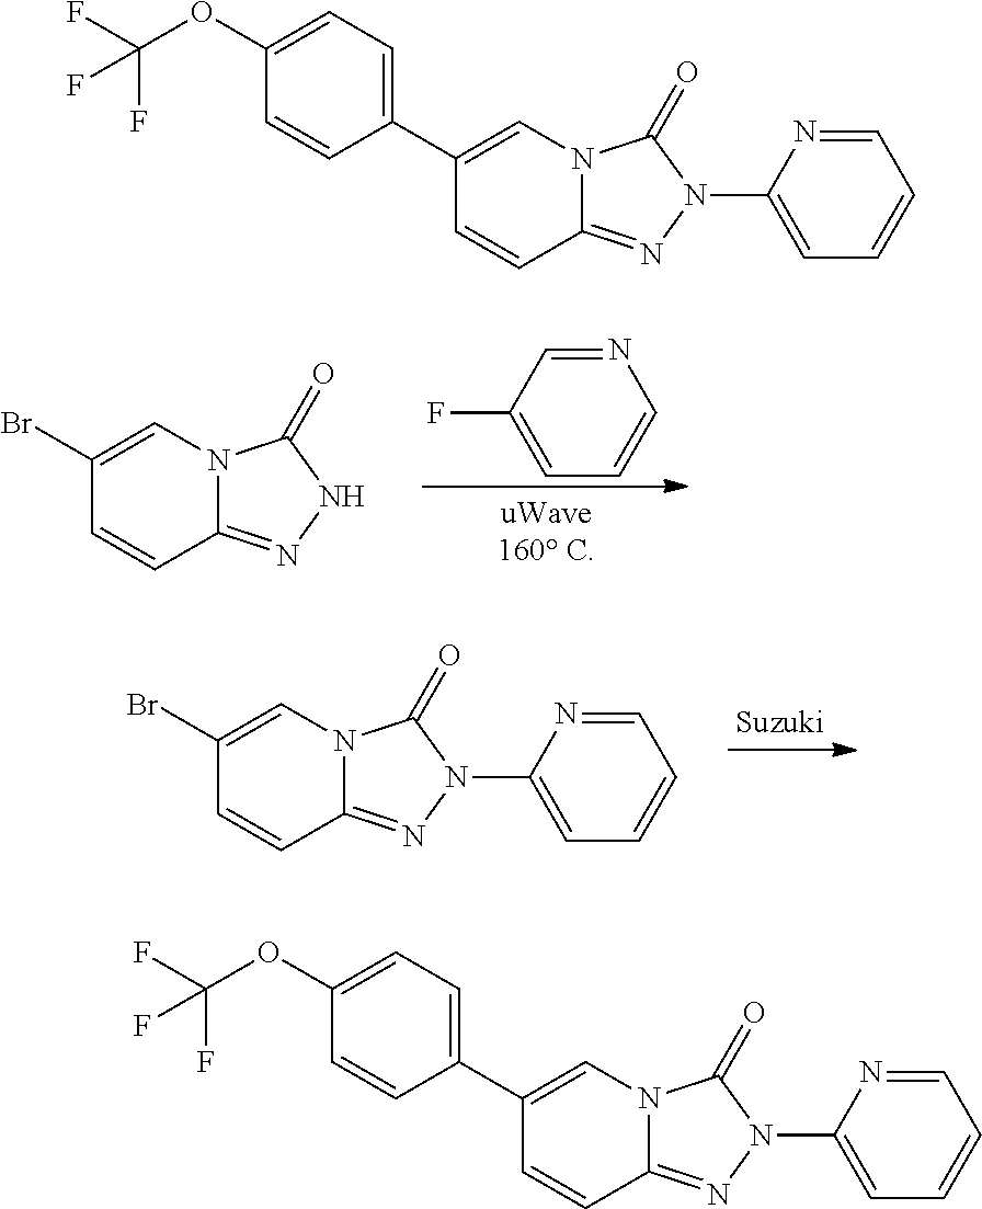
C1(Br)=CN2C(=NNC2=O)C=C1.N1=CC(F)=CC=C1.C1(Br)=CN2C(=NN(C3=CC=CC=N3)C2=O)C=C1.C1(C2=CC=C(OC(F)(F)F)C=C2)=CN2C(=NN(C3=CC=CC=N3)C2=O)C=C1.C1(C2=CC=C(OC(F)(F)F)C=C2)=CN2C(=NN(C3=CC=CC=N3)C2=O)C=C1
